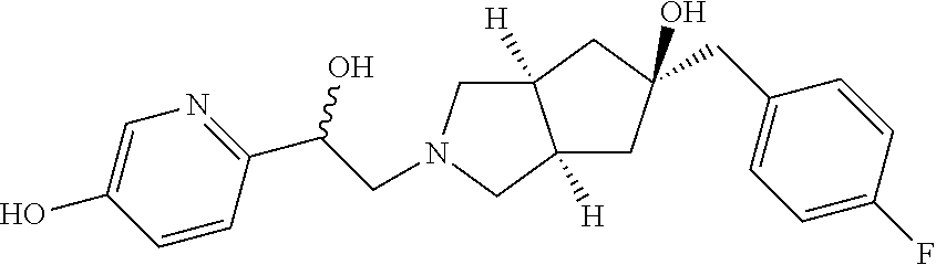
C12([H])CN(CC(C3=NC=C(O)C=C3)O)CC1([H])CC(CC1=CC=C(F)C=C1)(O)C2
